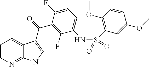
C12=NC=CC=C1C(C(=O)C1=C(F)C(NS(C3=C(OC)C=CC(OC)=C3)(=O)=O)=CC=C1F)=CN2
